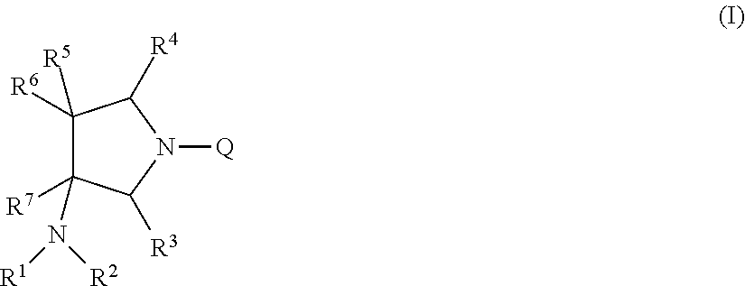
C1([R6])([R5])C([R7])(N([R2])[R1])C([R3])N([Q])C1[R4]
